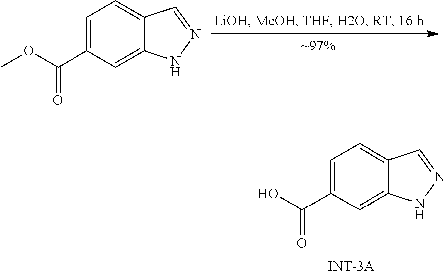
C1=C(C(OC)=O)C=C2C(=C1)C=NN2.C1=C(C(O)=O)C=C2C(=C1)C=NN2
